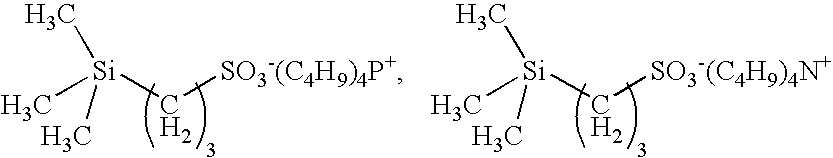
[Si](C[SO3-(C4H9)4P+])(C)(C)C.[Si](C[SO3-(C4H9)4N+])(C)(C)C
